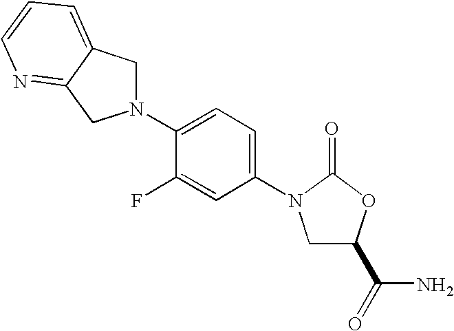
C1(N2CC3=CC=CN=C3C2)=CC=C(N2CC(C(N)=O)OC2=O)C=C1F
